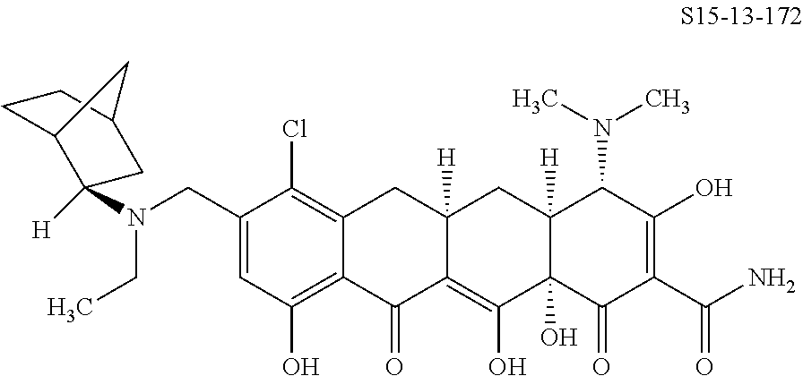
C12=C(Cl)C(CN(CC)C3([H])C4CCC(C3)C4)=CC(O)=C1C(=O)C1=C(O)C3(O)C([H])(CC1([H])C2)C(N(C)C)C(O)=C(C(N)=O)C3=O
